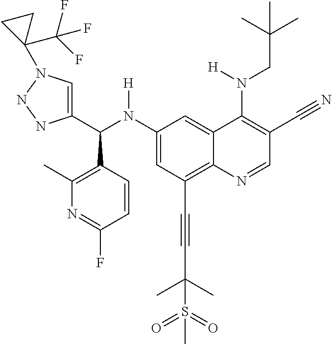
C1(N(C(C2=CN(C3(C(F)(F)F)CC3)NN2)C2=C(C)N=C(F)C=C2)[H])=CC(C#CC(C)(C)S(=O)(=O)C)=C2C(=C1)C(N(CC(C)(C)C)[H])=C(C#N)C=N2
